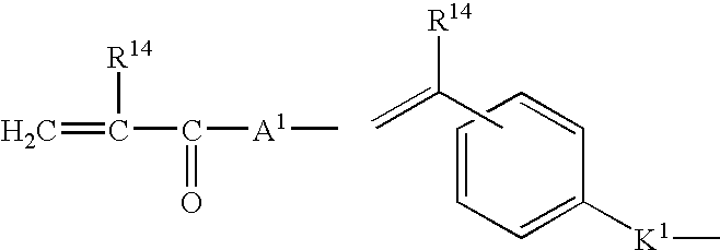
C1=CC=CC([K1]C)=C1.CC(=C)[R14].C(C([A1]C)=O)(=C)[R14]
